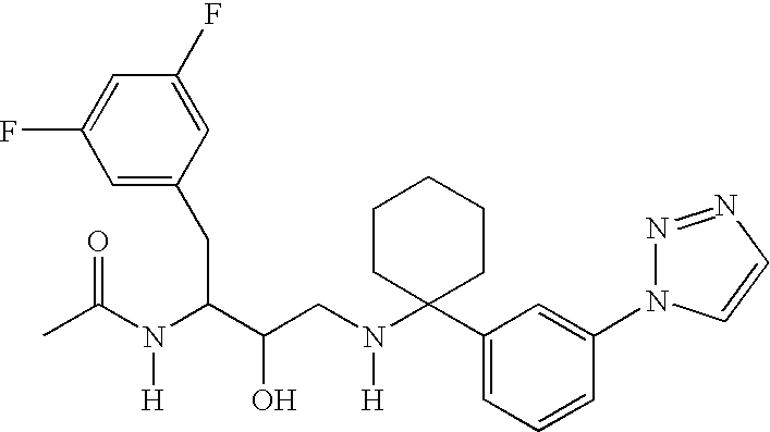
C1(F)=CC(F)=CC(CC(C(CN(C2(C3=CC=CC(N4N=NC=C4)=C3)CCCCC2)[H])O)N(C(C)=O)[H])=C1
